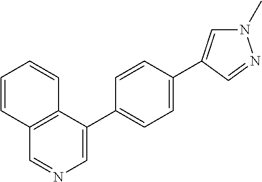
C1=C(C2=CC=C(C3=CN(C)N=C3)C=C2)C2=C(C=N1)C=CC=C2
